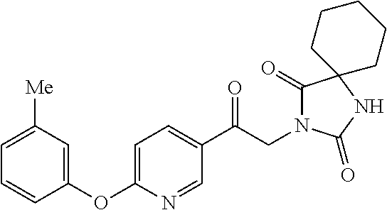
C1(C(CN2C(=O)C3(NC2=O)CCCCC3)=O)=CC=C(OC2=CC([Me])=CC=C2)N=C1
